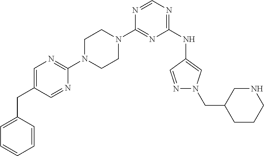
C1(N2CCN(C3=NC=C(CC4=CC=CC=C4)C=N3)CC2)=NC(NC2=CN(CC3CCCNC3)N=C2)=NC=N1
